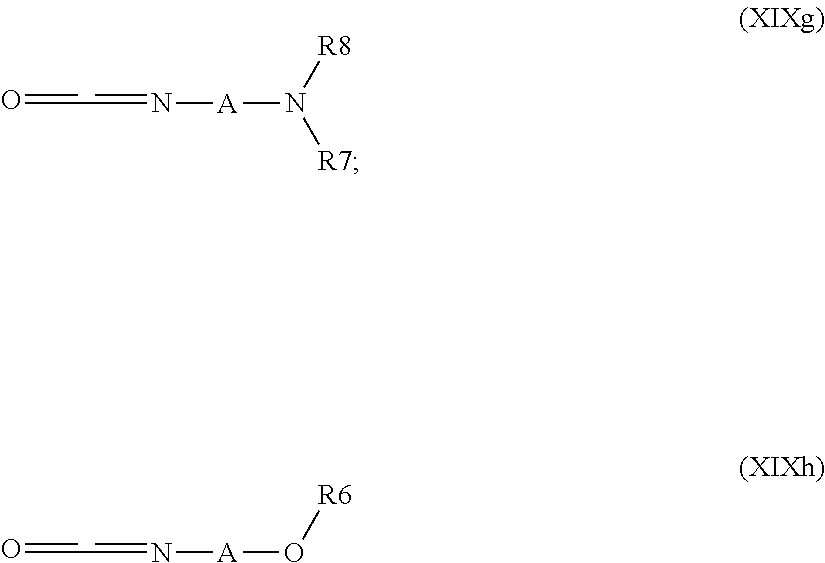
[A](N([R8])[R7])N=CC=O.[A](O[R6])N=CC=O
